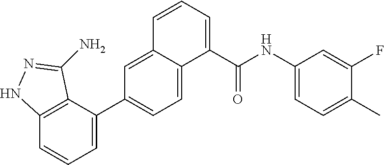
C12=C(C(C3=CC=C4C(=C3)C=CC=C4C(NC3=CC=C(C)C(F)=C3)=O)=CC=C1)C(N)=NN2
